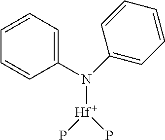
[Hf](P)(P)N(C1=CC=CC=C1)C1=CC=CC=C1
